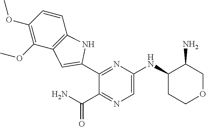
C1=CC2=C(C(OC)=C1OC)C=C(C1=NC(NC3CCOCC3N)=CN=C1C(=O)N)N2
